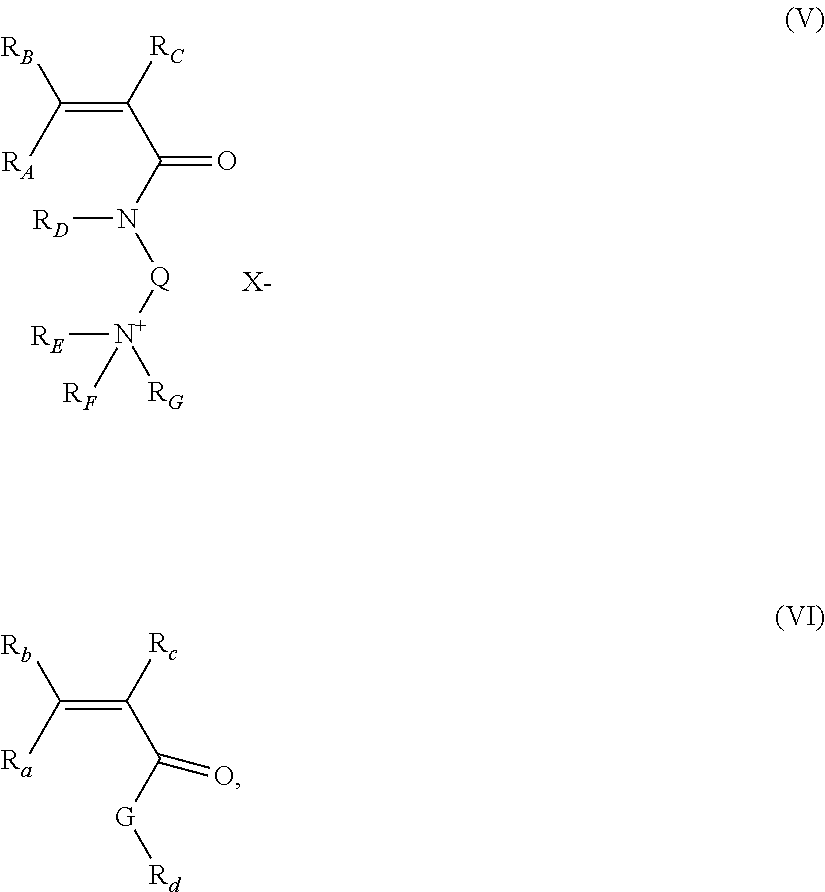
C(=C([RA])[RB])(C(N([RD])[Q][N+]([RE])([RF])[RG])=O)[RC].[X-].C(=C([Ra])[Rb])(C([G][Rd])=O)[Rc]
